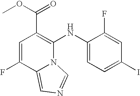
C1=C(F)C2=CN=CN2C(NC2=CC=C(I)C=C2F)=C1C(OC)=O
